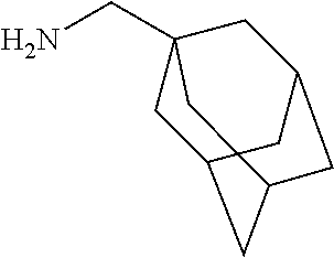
C1C2CC3CC(CC1(CN)C3)C2
